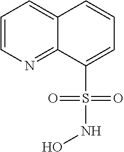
C1=CN=C2C(=C1)C=CC=C2S(=O)(=O)NO
